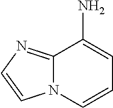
C12=NC=CN1C=CC=C2N
